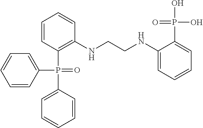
C1=CC(P(=O)(C2=C(NCCNC3=CC=CC=C3P(O)(O)=O)C=CC=C2)C2=CC=CC=C2)=CC=C1
